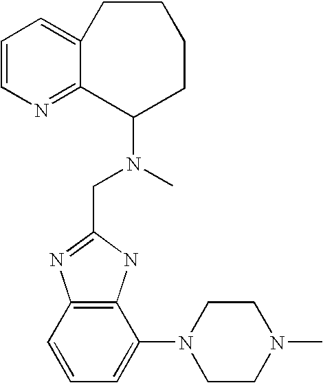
C12=C(C=CC=C1N1CCN(C)CC1)N=C(CN(C)C1C3=NC=CC=C3CCCC1)N2
